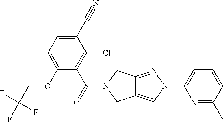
C1(C#N)=CC=C(OCC(F)(F)F)C(C(=O)N2CC3=CN(C4=CC=CC(C)=N4)N=C3C2)=C1Cl
